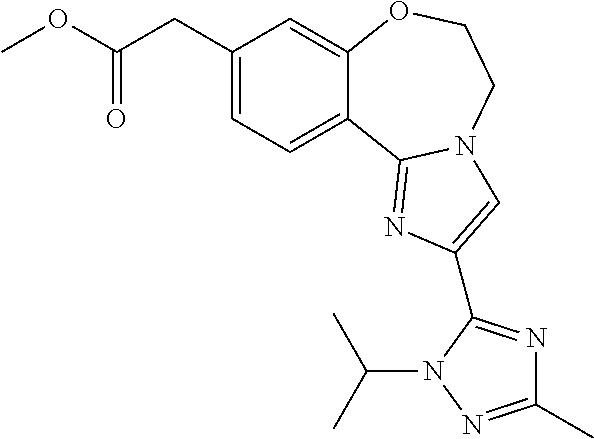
C1(CC(OC)=O)=CC=C2C(=C1)OCCN1C2=NC(C2=NC(C)=NN2C(C)C)=C1
